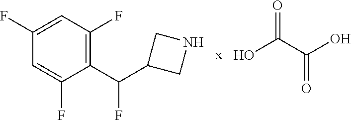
C1(F)=CC(F)=C(C(C2CNC2)F)C(F)=C1.OC(C(O)=O)=O
